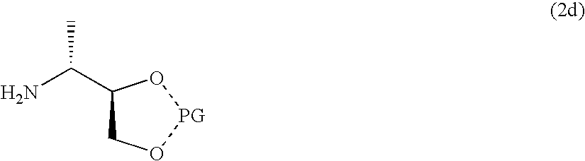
C1(C(N)C)CO[PG]O1
